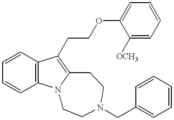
C1=CC2=C(C=C1)N1C(=C2CCOC2=CC=CC=C2[OCH3])CCN(CC2=CC=CC=C2)CC1
